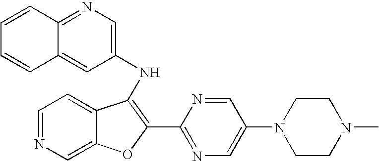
C1=CC2=NC=C(NC3=C(C4=NC=C(N5CCN(C)CC5)C=N4)OC4=CN=CC=C43)C=C2C=C1
